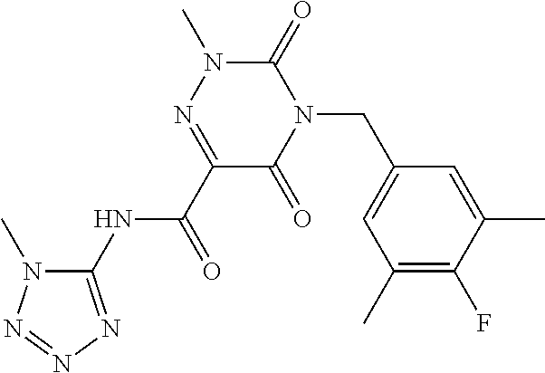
C1(NC(C2=NN(C)C(=O)N(CC3=CC(C)=C(F)C(C)=C3)C2=O)=O)=NN=NN1C
